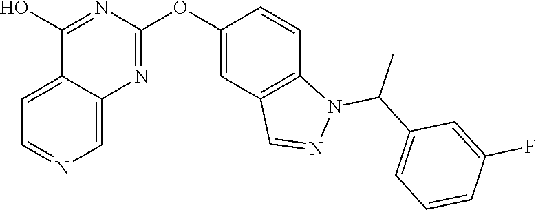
C12=CC=NC=C1N=C(OC1=CC3=C(C=C1)N(C(C1=CC=CC(F)=C1)C)N=C3)N=C2O
